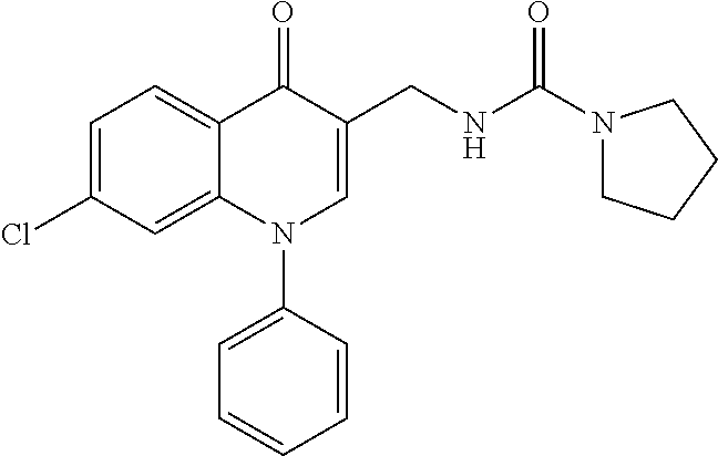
C1=C(Cl)C=C2C(=C1)C(=O)C(CNC(N1CCCC1)=O)=CN2C1=CC=CC=C1
